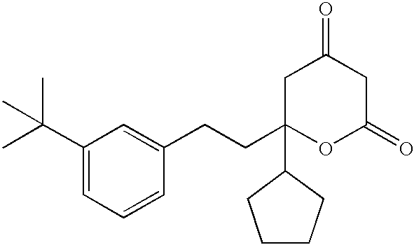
C1(C(C)(C)C)=CC=CC(CCC2(C3CCCC3)CC(=O)CC(=O)O2)=C1
